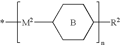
*[M2]C1CCC([R2])CC1.B
